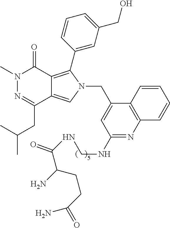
CN1N=C(CC(C)C)C2=CN(CC3=CC(NCNC(C(CCC(N)=O)N)=O)=NC4=C3C=CC=C4)C(C3=CC(CO)=CC=C3)=C2C1=O
